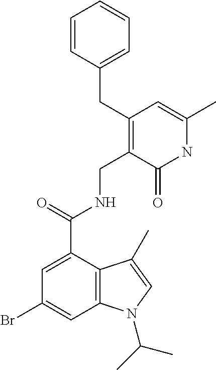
BrC1=CC2=C(C(C(NCC3=C(CC4=CC=CC=C4)C=C(C)NC3=O)=O)=C1)C(C)=CN2C(C)C
